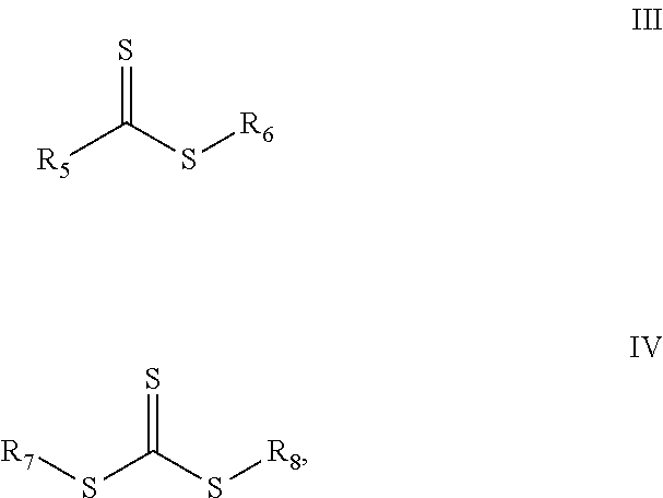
[R5]C(S[R6])=S.[R7]SC(S[R8])=S
